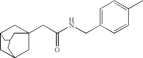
C12CC3CC(CC(NCC4=CC=C(C)C=C4)=O)(C1)CC(C2)C3
